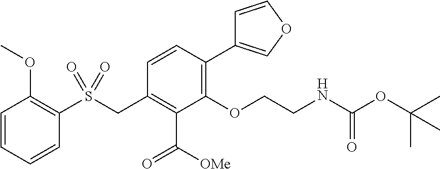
C1=CC=CC(S(CC2=C(C(=O)[OMe])C(OCCNC(OC(C)(C)C)=O)=C(C3=COC=C3)C=C2)(=O)=O)=C1OC
